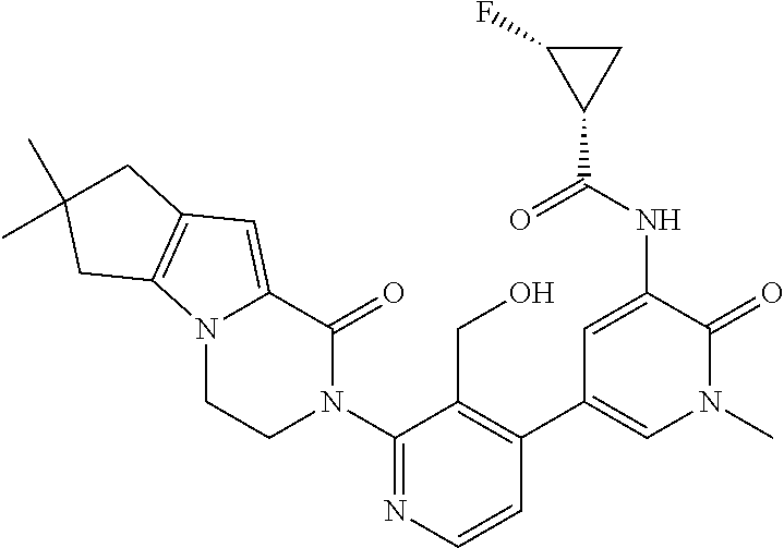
N12CCN(C3=NC=CC(C4=CN(C)C(=O)C(NC(C5CC5F)=O)=C4)=C3CO)C(=O)C1=CC1=C2CC(C)(C)C1
